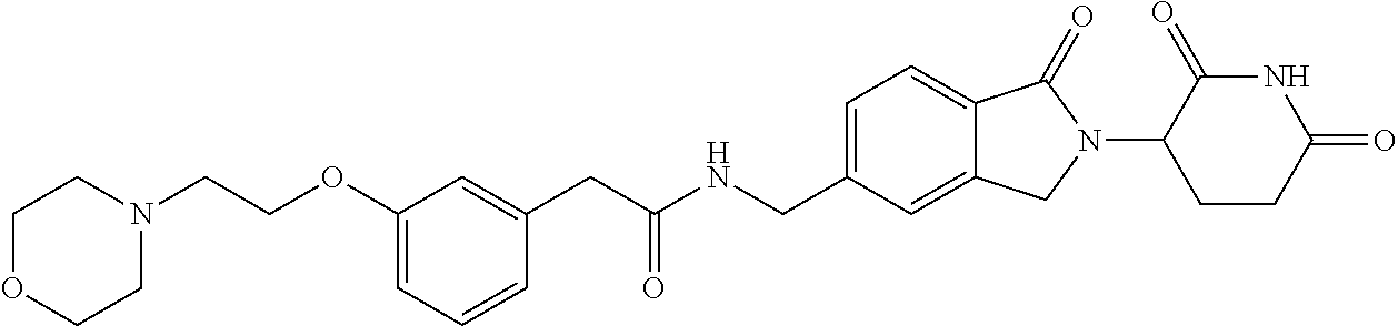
C1OCCN(CCOC2=CC=CC(CC(NCC3=CC=C4C(=C3)CN(C3CCC(=O)NC3=O)C4=O)=O)=C2)C1
